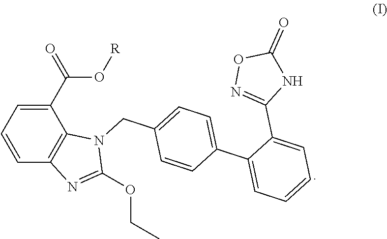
C1(OCC)=NC2=C(N1CC1=CC=C(C3=CC=CC=C3C3=NOC(=O)N3)C=C1)C(C(O[R])=O)=CC=C2
